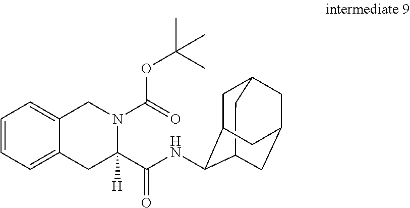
C12CC3CC(C1NC(C1([H])CC4=CC=CC=C4CN1C(=O)OC(C)(C)C)=O)CC(C3)C2
